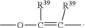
COC(=C(C)[R39])[R39]
